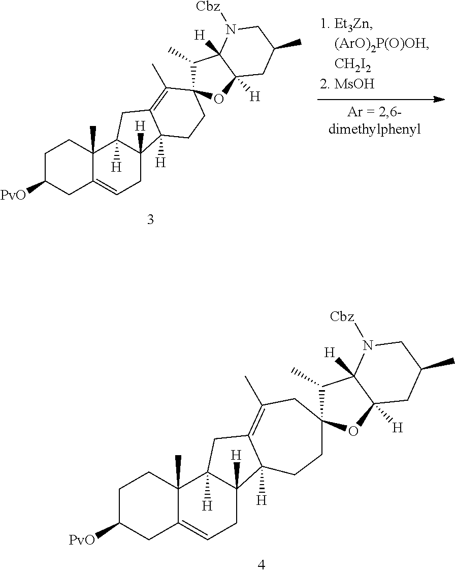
C1C([PvO])CC2=CCC3([H])C([H])(C2(C)C1)CC1=C(C)C2(CCC31[H])C(C)C1([H])C([H])(O2)CC(C)CN1[Cbz].C1C([PvO])CC2=CCC3([H])C([H])(C2(C)C1)CC1=C(C)CC2(CCC31[H])C(C)C1([H])C([H])(O2)CC(C)CN1[Cbz]
